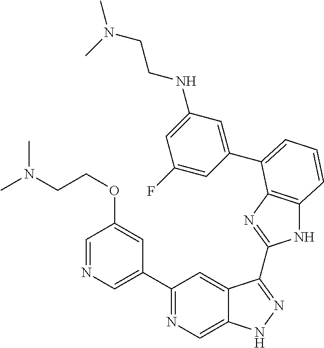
C1(C2=NC=C3C(=C2)C(C2=NC4=C(N2)C=CC=C4C2=CC(NCCN(C)C)=CC(F)=C2)=NN3)=CN=CC(OCCN(C)C)=C1
